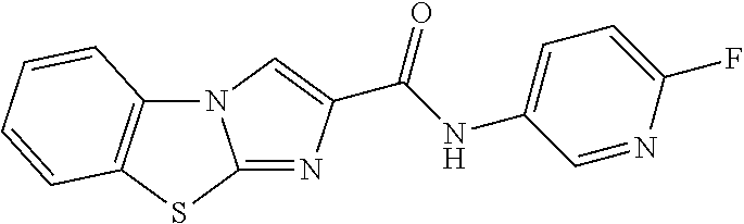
N12C3=C(SC1=NC(C(NC1=CC=C(F)N=C1)=O)=C2)C=CC=C3
